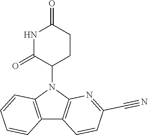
N1(C2CCC(=O)NC2=O)C2=C(C3=C1C=CC=C3)C=CC(C#N)=N2
